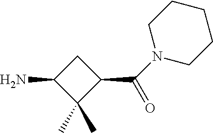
C1C(N)C(C)(C)C1C(N1CCCCC1)=O
